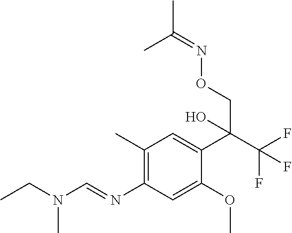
C1(C)=C(N=CN(CC)C)C=C(OC)C(C(C(F)(F)F)(CON=C(C)C)O)=C1
